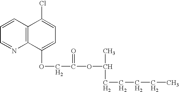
C12=C(C=CC=N1)C(Cl)=CC=C2OCC(=O)OC(C)CCCCC
